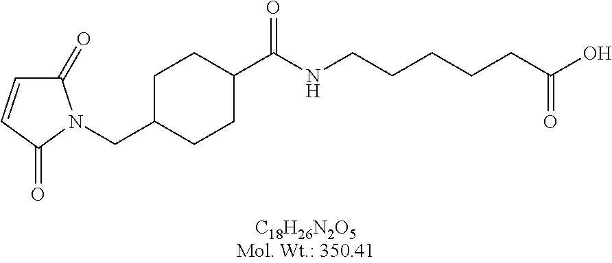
C1(=O)C=CC(=O)N1CC1CCC(C(NCCCCCC(O)=O)=O)CC1
